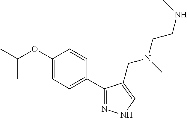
C1(OC(C)C)=CC=C(C2=NNC=C2CN(CCNC)C)C=C1
